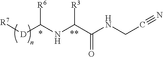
[R7][D]C(NC(C(NCC#N)=O)[R3])[R6]
